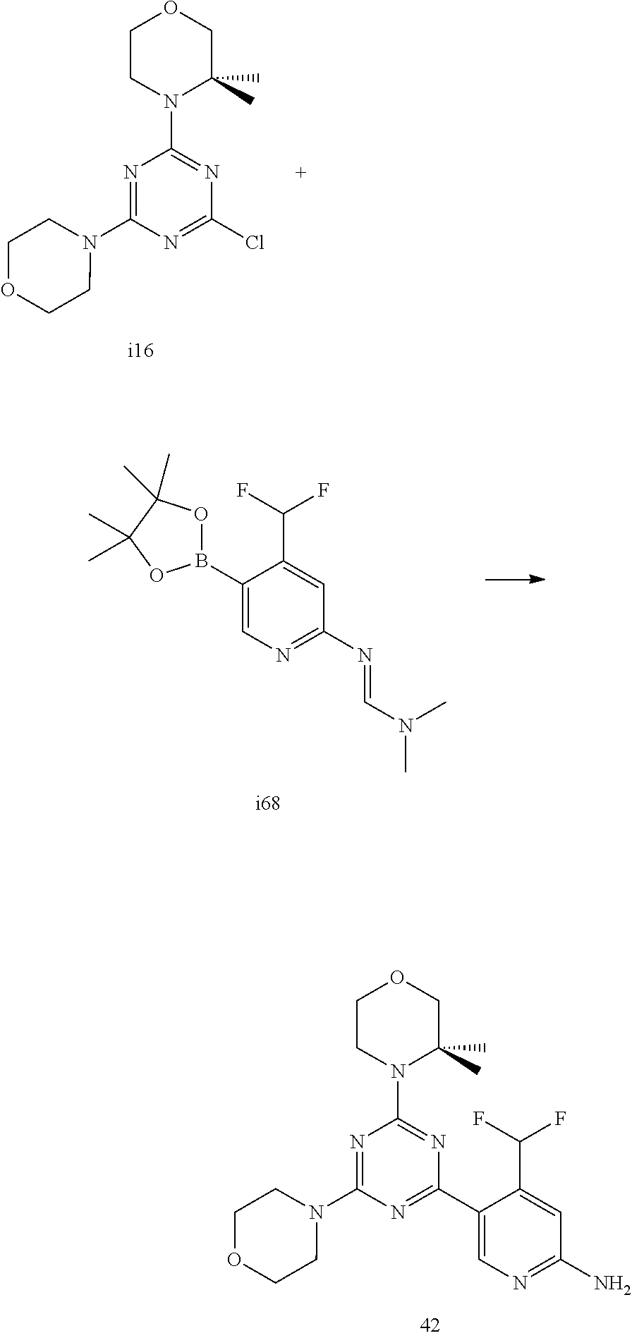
N1=C(N=CN(C)C)C=C(C(F)F)C(B2OC(C)(C)C(C)(C)O2)=C1.N1(C2=NC(N3C(C)(C)COCC3)=NC(Cl)=N2)CCOCC1.C1(C2=NC(N3CCOCC3)=NC(N3C(C)(C)COCC3)=N2)=CN=C(N)C=C1C(F)F
